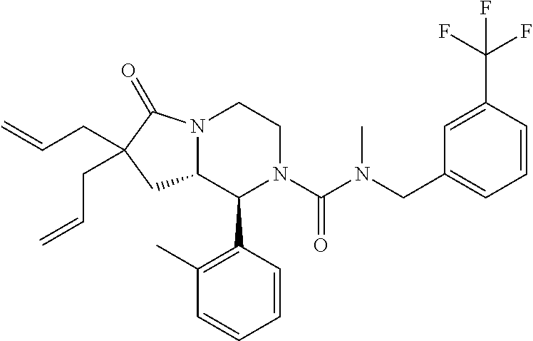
C1=C(C(F)(F)F)C=CC=C1CN(C(N1C(C2=C(C)C=CC=C2)C2N(CC1)C(=O)C(CC=C)(CC=C)C2)=O)C
